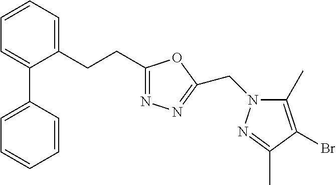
C1=CC=C(CCC2=NN=C(CN3C(C)=C(Br)C(C)=N3)O2)C(C2=CC=CC=C2)=C1
